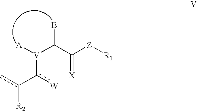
[A][V](C(C([Z][R1])=[X])B)c([W])-c(c)[R2]
